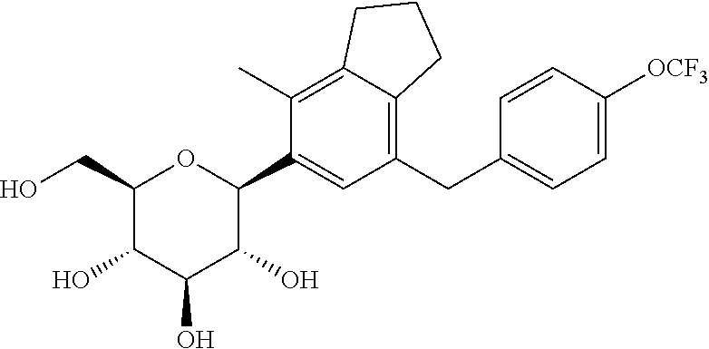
C1(CO)C(O)C(O)C(O)C(C2=CC(CC3=CC=C([OCF3])C=C3)=C3C(=C2C)CCC3)O1
